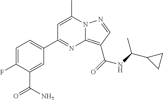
C1=C(C)N2C(=C(C(=O)NC(C3CC3)C)C=N2)N=C1C1=CC=C(F)C(C(N)=O)=C1
